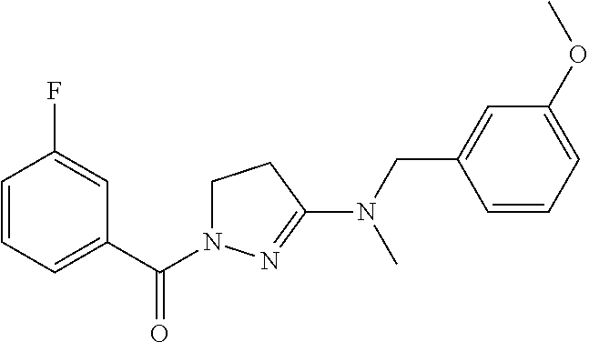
C1=CC=C(C(=O)N2CCC(N(CC3=CC(OC)=CC=C3)C)=N2)C=C1F
